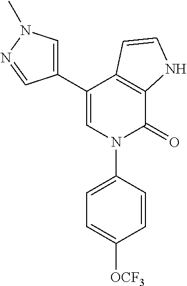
C1(C2=CN(C3=CC=C([OCF3])C=C3)C(=O)C3=C2C=CN3)=CN(C)N=C1
